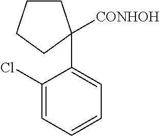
C1(Cl)=CC=CC=C1C1([CONHOH])CCCC1
